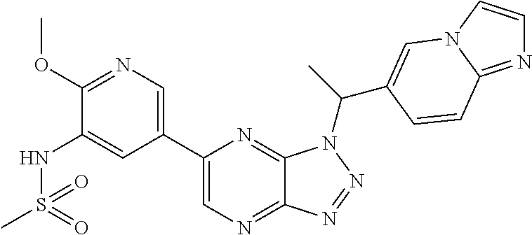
C1=C(C2=CN=C3C(=N2)N(C(C2=CN4C=CN=C4C=C2)C)N=N3)C=C(NS(C)(=O)=O)C(OC)=N1
